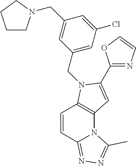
C1=CC2=NN=C(C)N2C2=C1N(CC1=CC(Cl)=CC(CN3CCCC3)=C1)C(C1=NC=CO1)=C2
